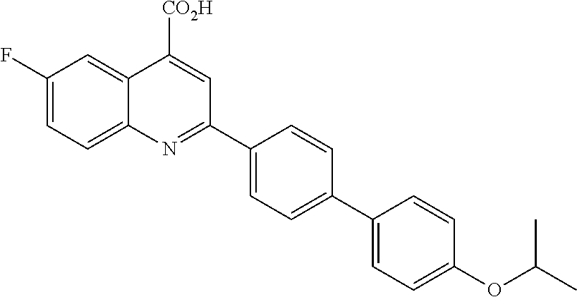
C1(F)=CC=C2C(=C1)C([CO2H])=CC(C1=CC=C(C3=CC=C(OC(C)C)C=C3)C=C1)=N2
